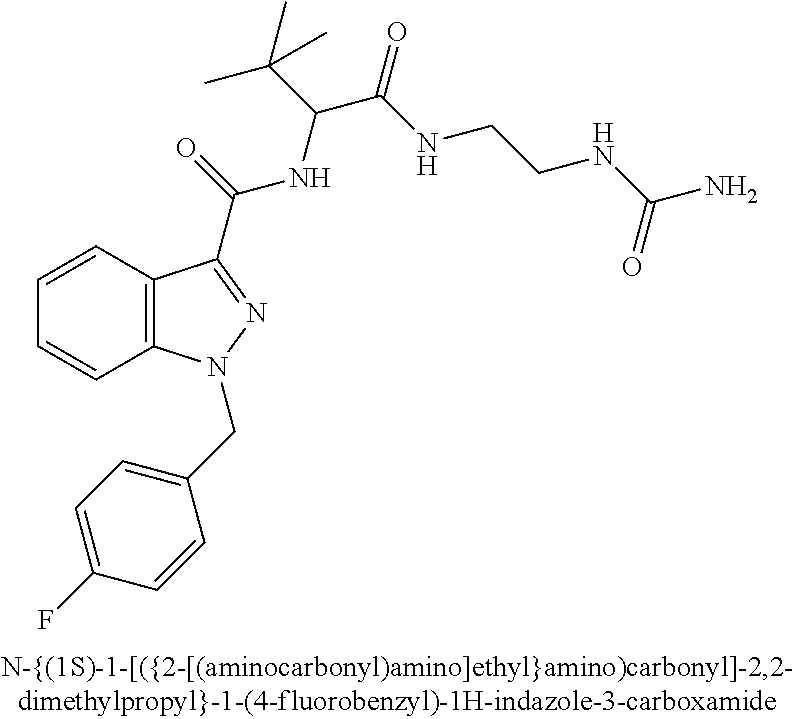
C1=CC2=C(C=C1)N(CC1=CC=C(F)C=C1)N=C2C(NC(C(C)(C)C)C(NCCNC(N)=O)=O)=O
